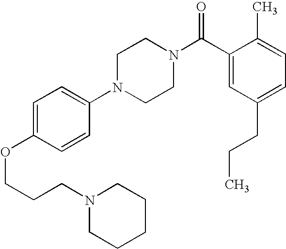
C(COC1=CC=C(N2CCN(C(C3=CC(CCC)=CC=C3C)=O)CC2)C=C1)CN1CCCCC1
